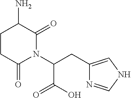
C1CC(=O)N(C(CC2=CNC=N2)C(=O)O)C(=O)C1N
